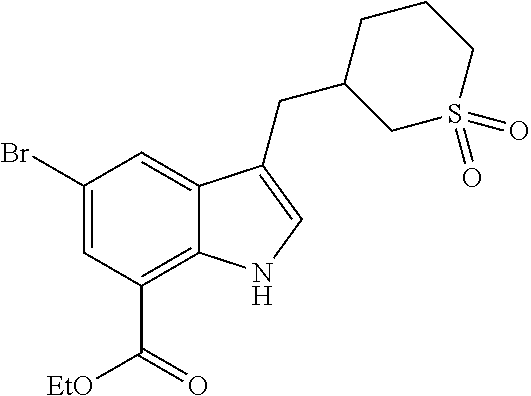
C1(Br)=CC(C(=O)[EtO])=C2C(=C1)C(CC1CS(=O)(=O)CCC1)=CN2
